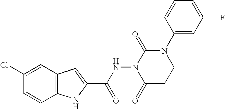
C12=C(C=C(Cl)C=C1)C=C(C(NN1C(=O)CCN(C3=CC(F)=CC=C3)C1=O)=O)N2
